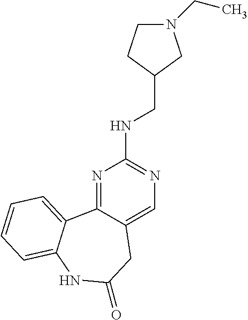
N1=C2C(=CN=C1NCC1CN(CC)CC1)CC(=O)NC1=CC=CC=C21
